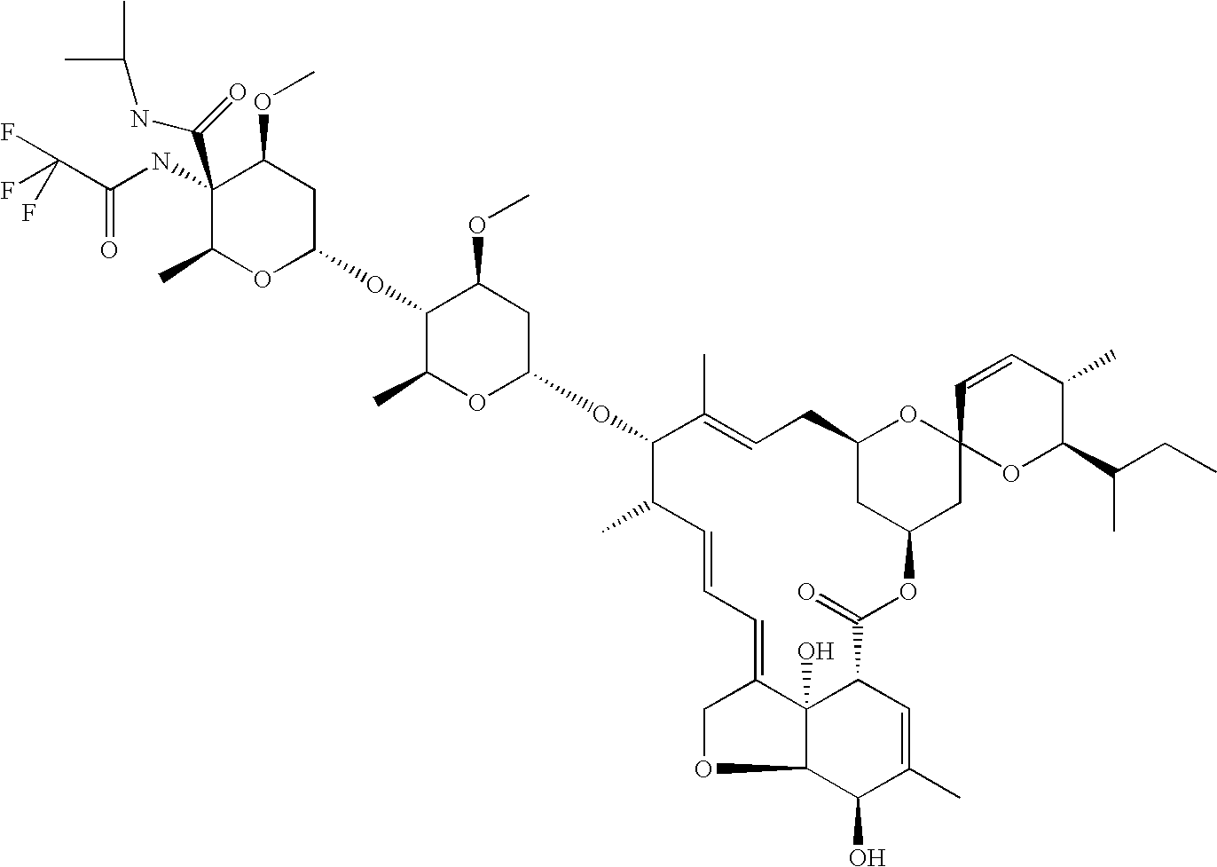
C1(NC(C(F)(F)F)=O)(C(=O)NC(C)C)C(C)OC(OC2C(C)OC(OC3C(C)C=CC=C4C5(O)C(OC4)C(O)C(C)=CC5C(=O)OC4CC(CC=C3C)OC3(C4)OC(C(CC)C)C(C)C=C3)CC2OC)CC1OC
